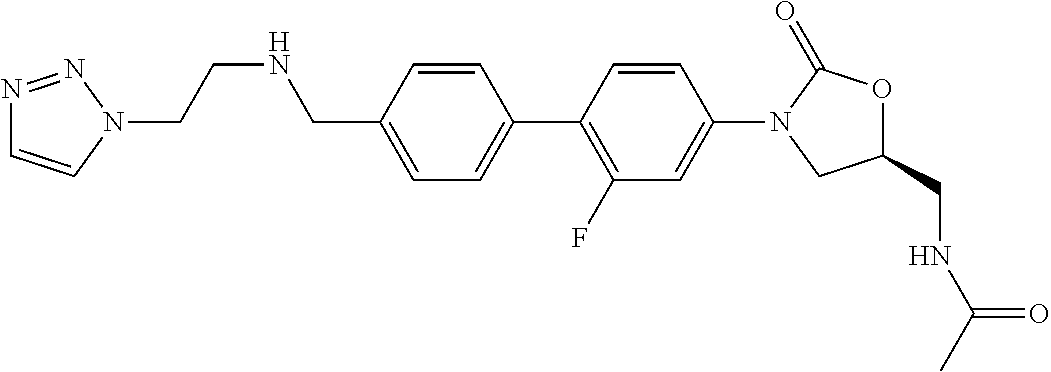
C1=CC(CNCCN2C=CN=N2)=CC=C1C1=C(F)C=C(N2CC(CNC(C)=O)OC2=O)C=C1
